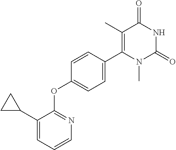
C1=CC(C2=C(C)C(=O)NC(=O)N2C)=CC=C1OC1=NC=CC=C1C1CC1
